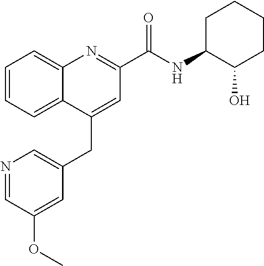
N1=CC(OC)=CC(CC2=CC(C(NC3C(O)CCCC3)=O)=NC3=CC=CC=C23)=C1
